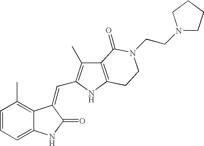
C1=CC(C)=C2C(=C1)NC(=O)C2=CC1=C(C)C2=C(N1)CCN(CCN1CCCC1)C2=O
